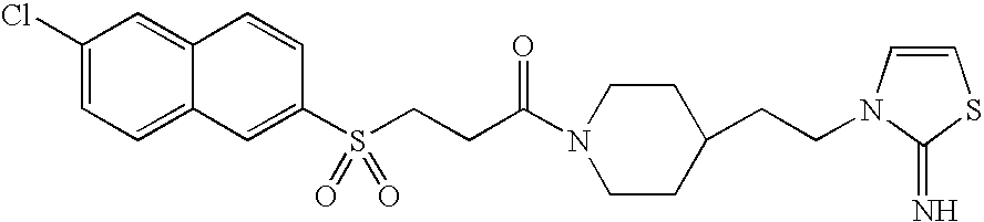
C1(Cl)=CC=C2C(=C1)C=CC(S(CCC(N1CCC(CCN3C=CSC3=N)CC1)=O)(=O)=O)=C2
